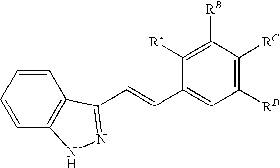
C1=CC=CC2=C1C(C=CC1=CC([RD])=C([RC])C([RB])=C1[RA])=NN2
